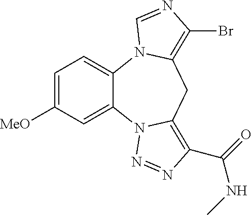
C1=C([MeO])C=C2C(=C1)N1C(=C(Br)N=C1)CC1=C(C(=O)NC)N=NN21
